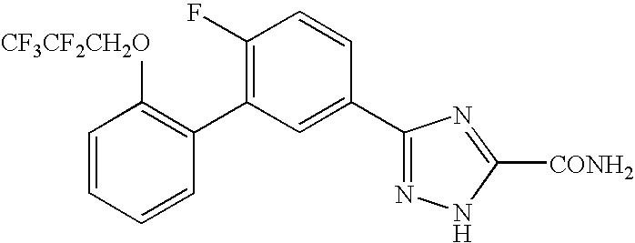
C1(C2=C(F)C=CC(C3=NNC([CONH2])=N3)=C2)=C([CF3CF2CH2O])C=CC=C1
